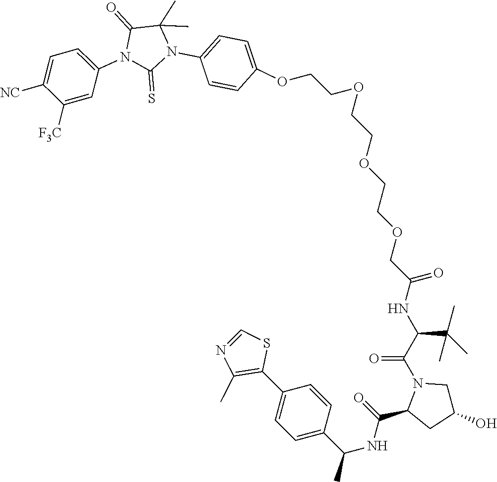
C(COCCOCC(=O)NC(C(N1C(C(=O)NC(C2=CC=C(C3=C(C)N=CS3)C=C2)C)CC(O)C1)=O)C(C)(C)C)OCCOC1=CC=C(N2C(=S)N(C3=CC=C([NC])C([F3C])=C3)C(=O)C2(C)C)C=C1
